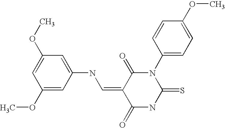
O=C1C(=CNC2=CC(OC)=CC(OC)=C2)C(=O)NC(=S)N1C1=CC=C(OC)C=C1
